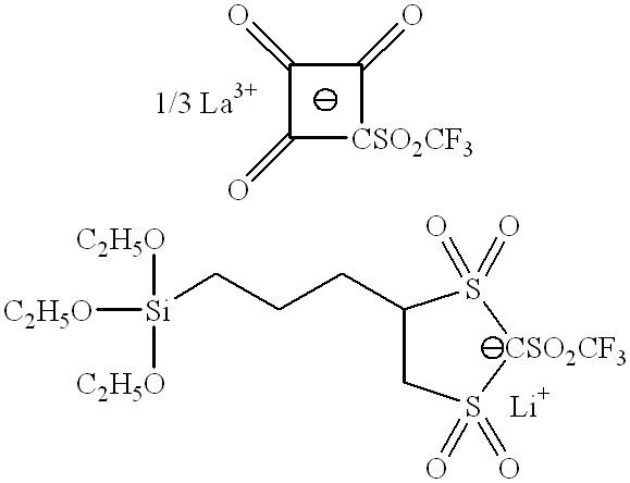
C1(=O)C(=O)[CSO2CF3]C1=O.[Si](CCCC1CS(=O)(=O)[CSO2CF3]S1(=O)=O)([C2H5O])([C2H5O])[C2H5O].[Li]
